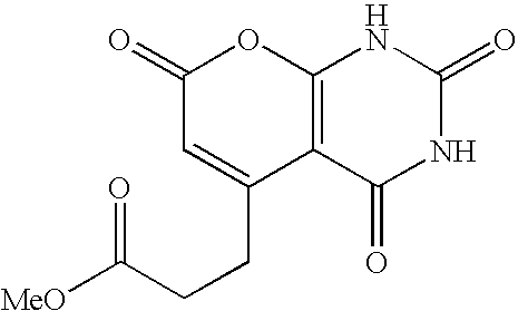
C1(=O)C=C(CCC(=O)[MeO])C2=C(O1)NC(=O)NC2=O
